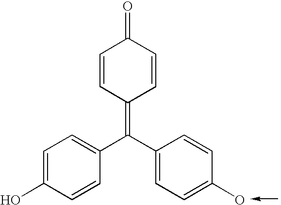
C1=CC(=C(C2=CC=C(O)C=C2)C2=CC=C(O)C=C2)C=CC1=O
